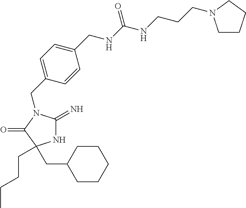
N1C(=N)N(CC2=CC=C(CNC(NCCCN3CCCC3)=O)C=C2)C(=O)C1(CCCC)CC1CCCCC1
